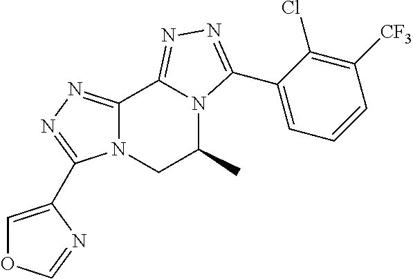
C12=NN=C(C3=COC=N3)N1CC(C)N1C2=NN=C1C1=CC=CC([CF3])=C1Cl
